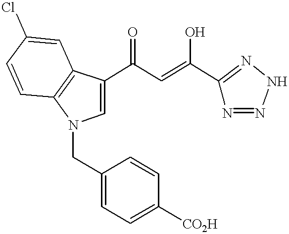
C1=C(C(C=C(C2=NNN=N2)O)=O)C2=C(N1CC1=CC=C([CO2H])C=C1)C=CC(Cl)=C2
